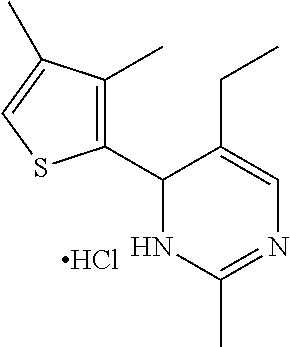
Cl.C1(C2=C(C)C(C)=CS2)NC(C)=NC=C1CC
